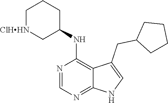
C1[ClHHN]CC(NC2=C3C(=NC=N2)NC=C3CC2CCCC2)CC1
